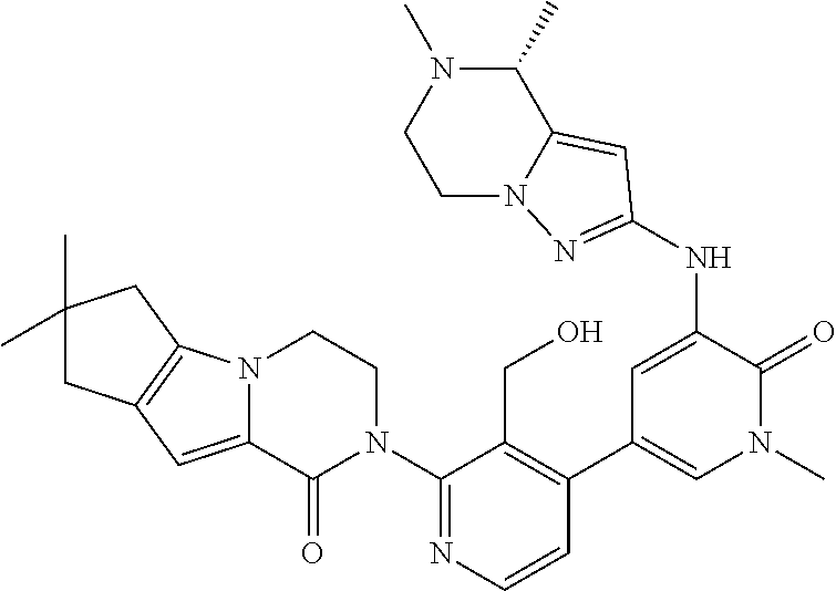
C12=C(N3C(=C1)C(=O)N(C1=NC=CC(C4=CN(C)C(=O)C(NC5=NN6CCN(C)C(C)C6=C5)=C4)=C1CO)CC3)CC(C)(C)C2
